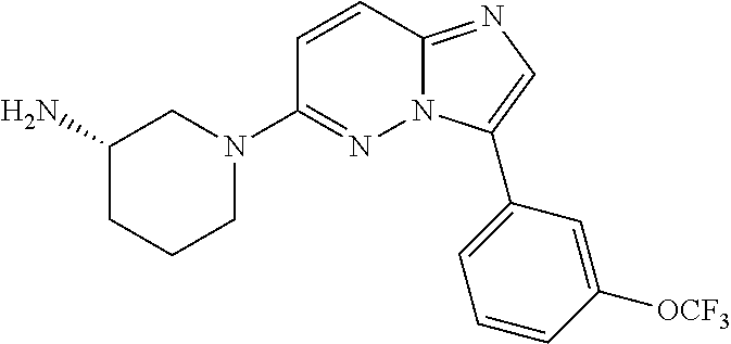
N1(C2=NN3C(=NC=C3C3=CC=CC([OCF3])=C3)C=C2)CCCC(N)C1
